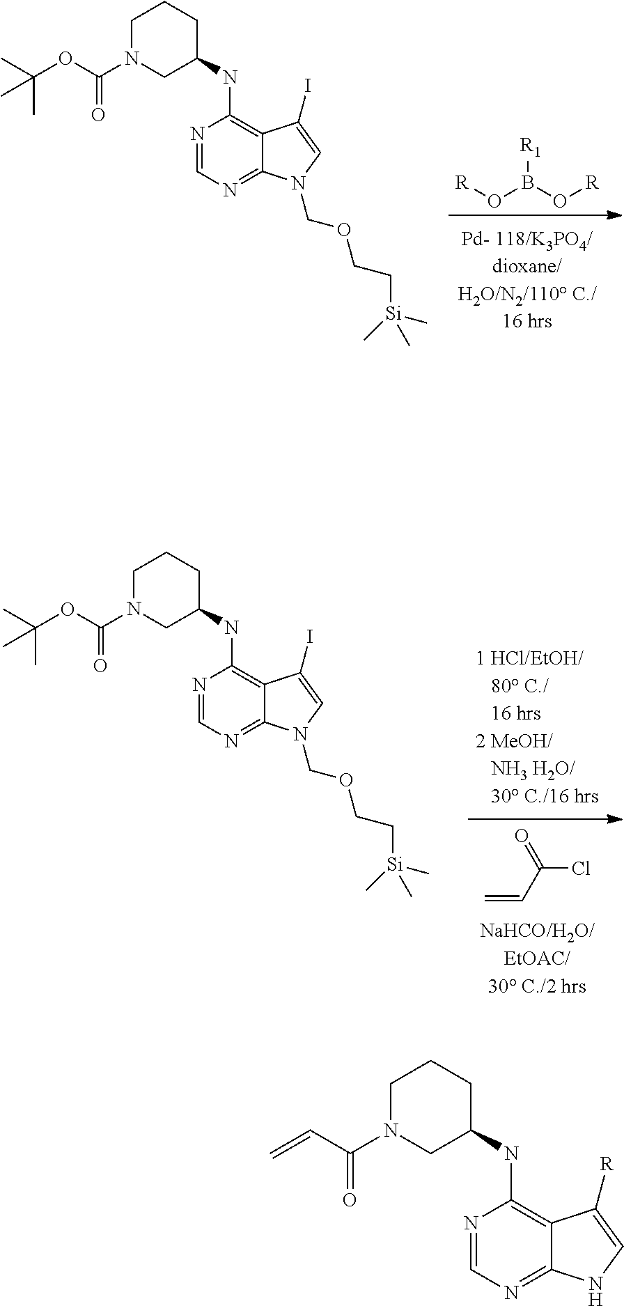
C12=C(NC3CCCN(C(=O)OC(C)(C)C)C3)N=CN=C1N(COCC[Si](C)(C)C)C=C2I.[R1]B(O[R])O[R].C=CC(=O)Cl.C12=C(NC3CCCN(C(=O)OC(C)(C)C)C3)N=CN=C1N(COCC[Si](C)(C)C)C=C2I.C12=C(NC3CCCN(C(=O)C=C)C3)N=CN=C1NC=C2[R]
